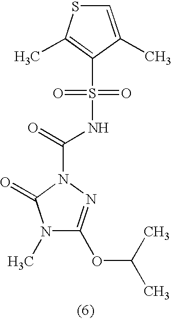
N1(C)C(OC(C)C)=NN(C(=O)NS(C2=C(C)SC=C2C)(=O)=O)C1=O
